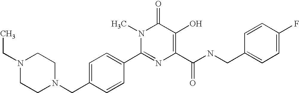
N1(CC)CCN(CC2=CC=C(C3=NC(C(NCC4=CC=C(F)C=C4)=O)=C(O)C(=O)N3C)C=C2)CC1
